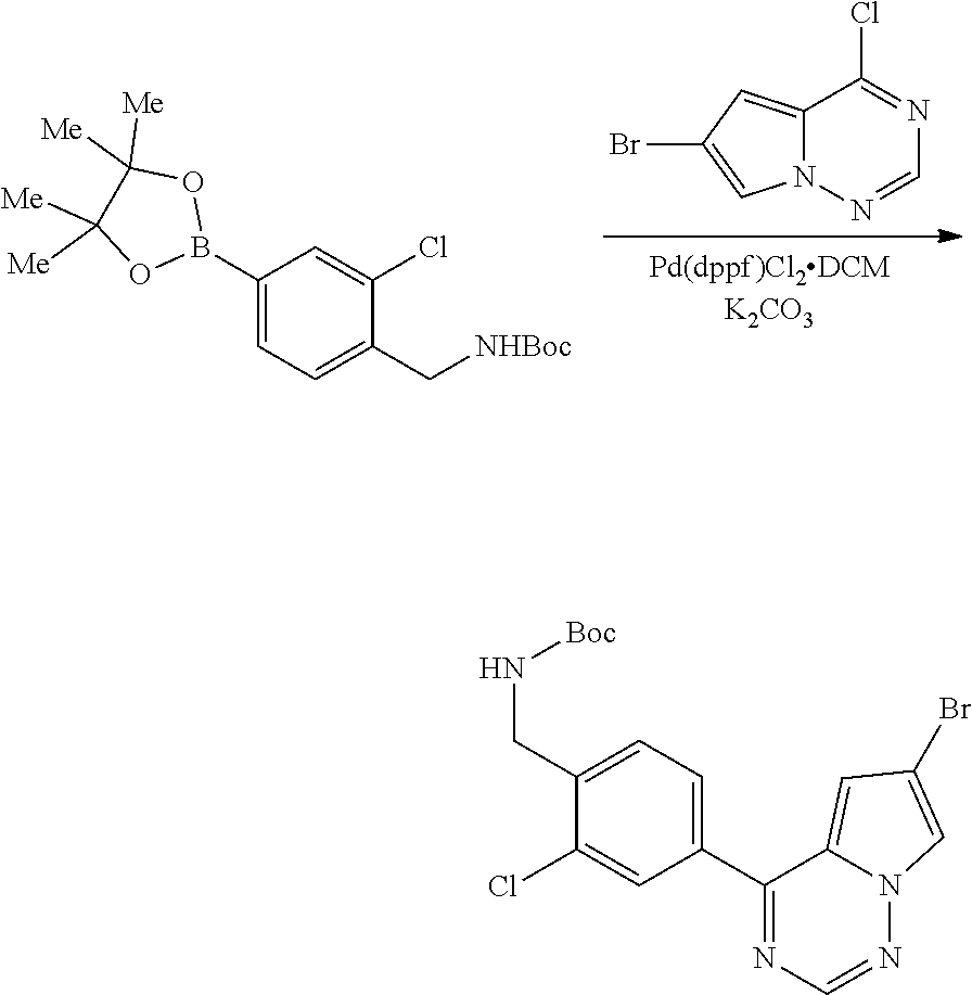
N12C(=CC(Br)=C1)C(Cl)=NC=N2.C1=C(B2OC([Me])([Me])C([Me])([Me])O2)C=C(Cl)C(C[NHBoc])=C1.C1(C2=NC=NN3C2=CC(Br)=C3)=CC=C(CN[Boc])C(Cl)=C1
